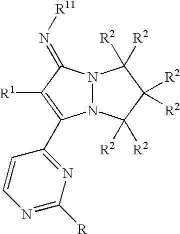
N12N(C([R2])([R2])C([R2])([R2])C1([R2])[R2])C(C1=NC([R])=NC=C1)=C([R1])C2=N[R11]
